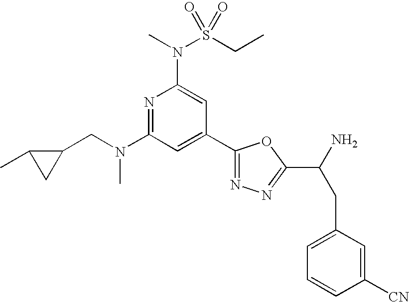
N1=C(N(CC2C(C)C2)C)C=C(C2=NN=C(C(N)CC3=CC=CC([CN])=C3)O2)C=C1N(S(CC)(=O)=O)C
